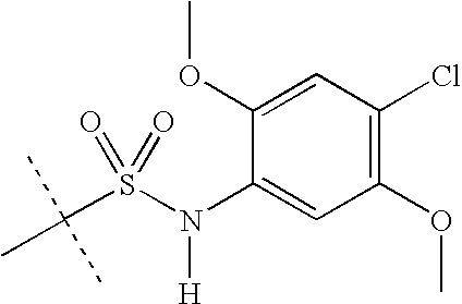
C(S(N(C1=CC(OC)=C(Cl)C=C1OC)[H])(=O)=O)(C)(C)C
